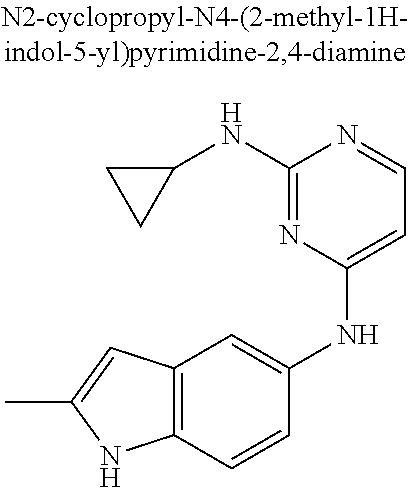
C12=C(C=CC(NC3=CC=NC(NC4CC4)=N3)=C1)NC(C)=C2
